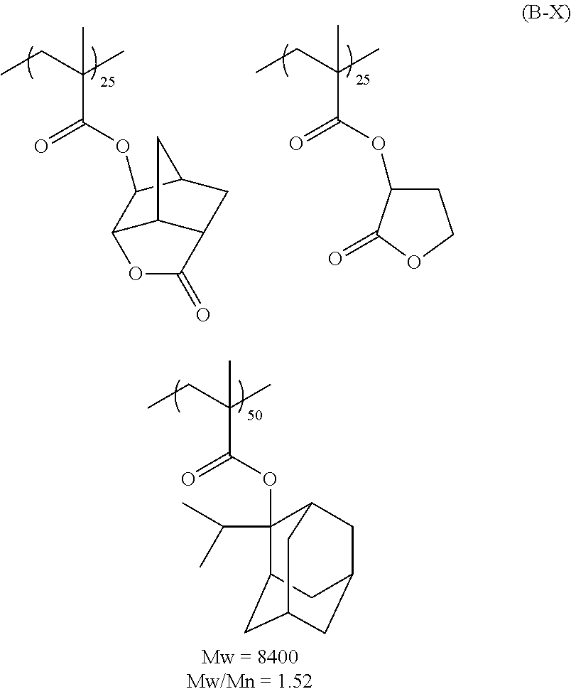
CCC(C)(C(OC1C2C3C(CC1C3)C(=O)O2)=O)C.CCC(C)(C(OC1CCOC1=O)=O)C.CCC(C)(C(OC1(C(C)C)C2CC3CC(CC1C3)C2)=O)C
